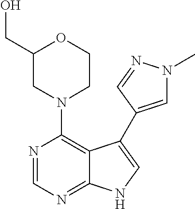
C12=NC=NC(N3CCOC(CO)C3)=C1C(C1=CN(C)N=C1)=CN2
